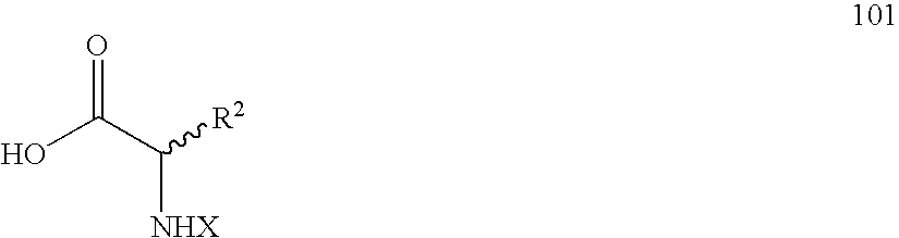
OC(C([R2])[NHX])=O
